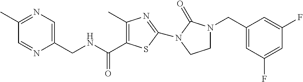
C1(C)=NC=C(CNC(=O)C2=C(C)N=C(N3C(=O)N(CC4=CC(F)=CC(F)=C4)CC3)S2)N=C1
